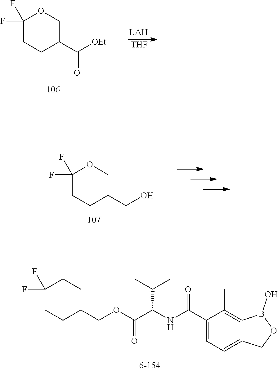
C1(F)(F)CCC(CO)CO1.C1(F)(F)CCC(C([OEt])=O)CO1.[THF].C1(COC(C(NC(C2=CC=C3C(=C2C)B(O)OC3)=O)C(C)C)=O)CCC(F)(F)CC1
